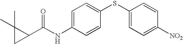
C1=C(NC(C2C(C)(C)C2)=O)C=CC(SC2=CC=C([NO2])C=C2)=C1
